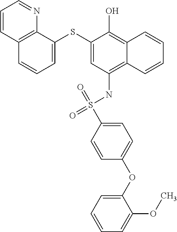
C12=C(NS(=O)(=O)C3=CC=C(OC4=CC=CC=C4OC)C=C3)C=C(SC3=CC=CC4=C3N=CC=C4)C(O)=C1C=CC=C2
